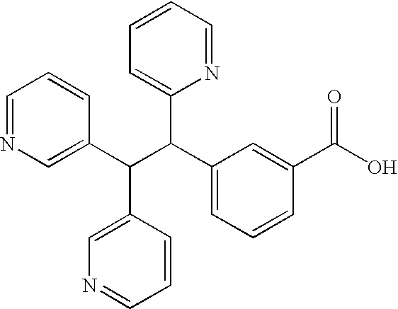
C1=NC=C(C(C(C2=CC=CC(C(O)=O)=C2)C2=CC=CC=N2)C2=CN=CC=C2)C=C1
